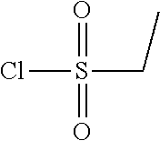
O=S(=O)(Cl)CC
